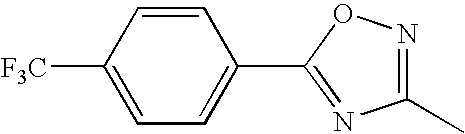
C1=C(C2=NC(C)=NO2)C=CC([F3C])=C1
